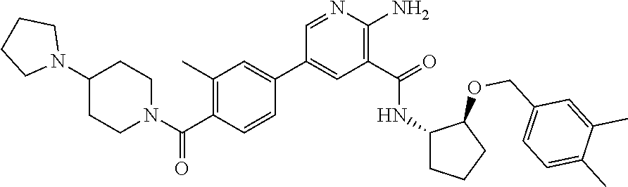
C1=NC(N)=C(C(=O)NC2CCCC2OCC2=CC=C(C)C(C)=C2)C=C1C1=CC(C)=C(C(N2CCC(N3CCCC3)CC2)=O)C=C1
